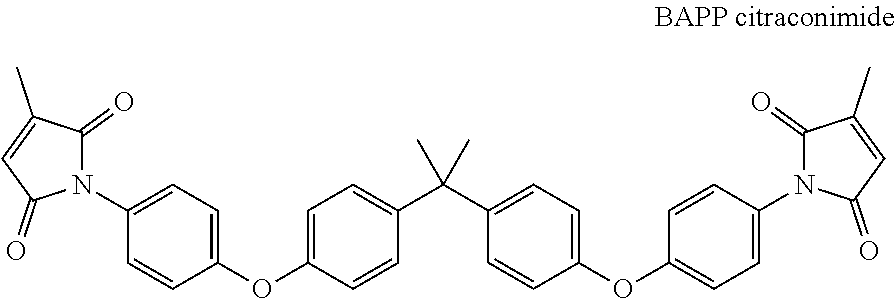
C1(=O)C(C)=CC(=O)N1C1=CC=C(OC2=CC=C(C(C3=CC=C(OC4=CC=C(N5C(=O)C=C(C)C5=O)C=C4)C=C3)(C)C)C=C2)C=C1
